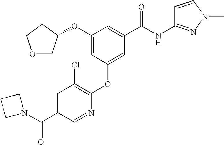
C1(OC2COCC2)=CC(OC2=C(Cl)C=C(C(N3CCC3)=O)C=N2)=CC(C(NC2=NN(C)C=C2)=O)=C1
